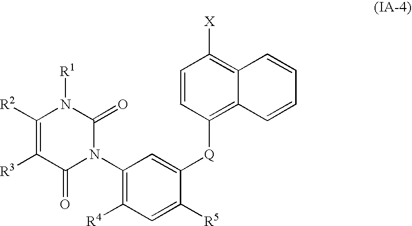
C1(N2C(=O)N([R1])C([R2])=C([R3])C2=O)=C([R4])C=C([R5])C([Q]C2=C3C(=C([X])C=C2)C=CC=C3)=C1
